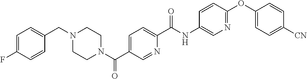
C1=C(F)C=CC(CN2CCN(C(C3=CC=C(C(NC4=CN=C(OC5=CC=C([CN])C=C5)C=C4)=O)N=C3)=O)CC2)=C1
